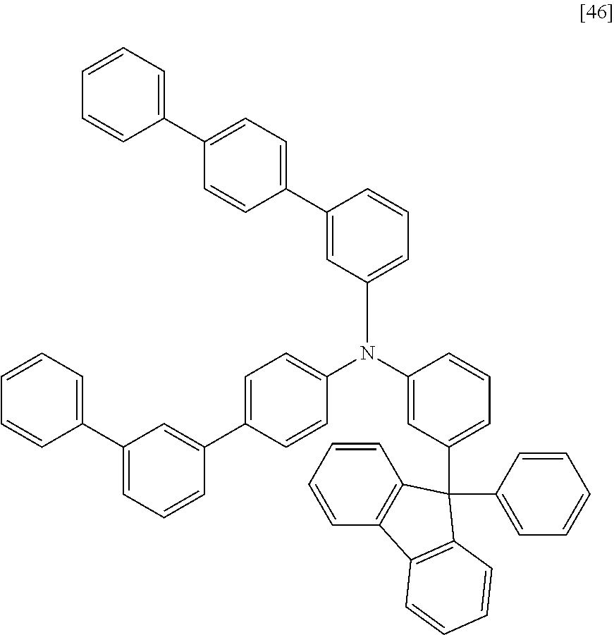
C1(C2=CC(C3=CC=CC=C3)=CC=C2)=CC=C(N(C2=CC(C3(C4=CC=CC=C4)C4=C(C5=C3C=CC=C5)C=CC=C4)=CC=C2)C2=CC=CC(C3=CC=C(C4=CC=CC=C4)C=C3)=C2)C=C1
